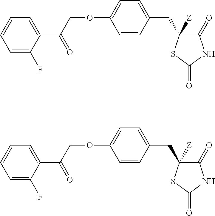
C1=C(F)C(C(COC2=CC=C(CC3([Z])C(=O)NC(=O)S3)C=C2)=O)=CC=C1.C1=C(F)C(C(COC2=CC=C(CC3([Z])C(=O)NC(=O)S3)C=C2)=O)=CC=C1
